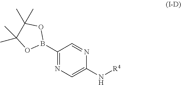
C1(B2OC(C)(C)C(C)(C)O2)=NC=C(N[R4])N=C1
